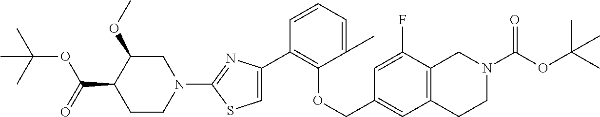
C1(C2=C(OCC3=CC4=C(C(F)=C3)CN(C(=O)OC(C)(C)C)CC4)C(C)=CC=C2)=CSC(N2CC(OC)C(C(=O)OC(C)(C)C)CC2)=N1
